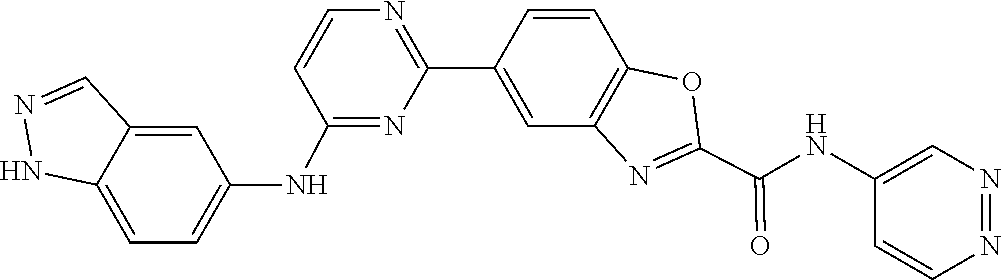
C1=CC2=C(C=C1C1=NC=CC(NC3=CC=C4C(=C3)C=NN4)=N1)N=C(C(NC1=CN=NC=C1)=O)O2
